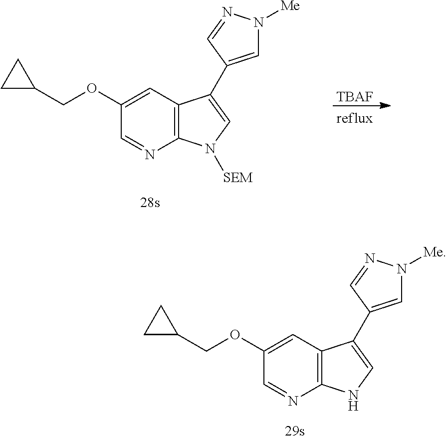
C12=C(C=C(OCC3CC3)C=N1)C(C1=CN([Me])N=C1)=CN2[SEM].[TBAF].C12=C(C=C(OCC3CC3)C=N1)C(C1=CN([Me])N=C1)=CN2
